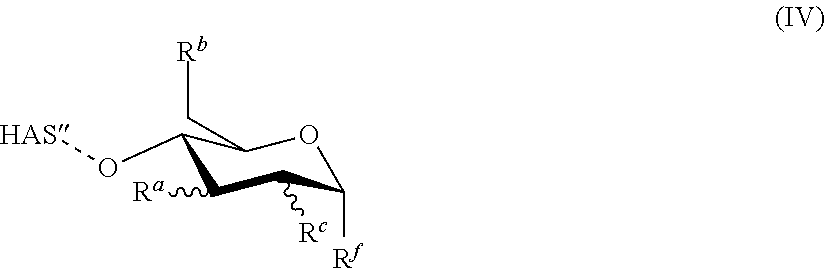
C1(O[HAS])C([Ra])C([Rc])C([Rf])OC1C[Rb]
